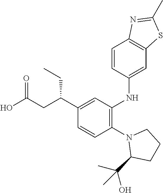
N1(C2=C(NC3=CC4=C(C=C3)N=C(C)S4)C=C(C(CC(O)=O)CC)C=C2)C(C(O)(C)C)CCC1
